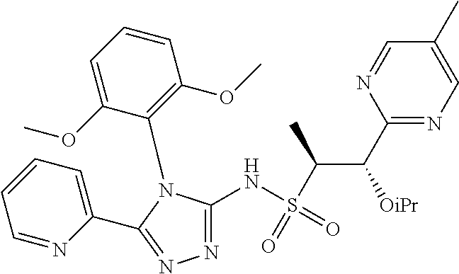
N1=C(NS(=O)(=O)C(C(C2=NC=C(C)C=N2)[OiPr])C)N(C2=C(OC)C=CC=C2OC)C(C2=CC=CC=N2)=N1
